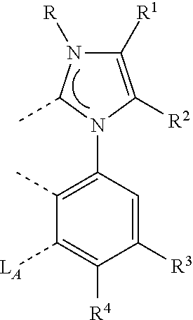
C1([R3])=CC(N2C([R2])=C([R1])N([R])C2C)=C(C)C([LA])=C1[R4]
